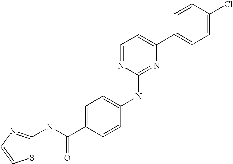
C1=CC(C2=CC=NC(NC3=CC=C(C(NC4=NC=CS4)=O)C=C3)=N2)=CC=C1Cl
